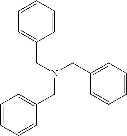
C1=C(CN(CC2=CC=CC=C2)CC2=CC=CC=C2)C=CC=C1
